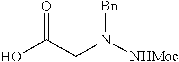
OC(CN([NHMoc])[Bn])=O
